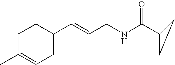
C1C(C)=CCC(C(=CCNC(C2CC2)=O)C)C1
